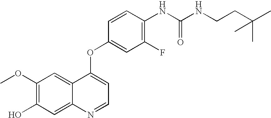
C1=CC(OC2=CC=NC3=CC(O)=C(OC)C=C23)=CC(F)=C1NC(NCCC(C)(C)C)=O
